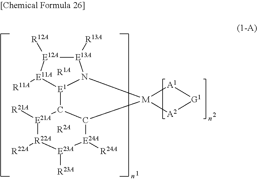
[E21A]1([R21A])[R22A]([R22A])[E23A]([R23A])[E24A]([R24A])C2C1[E1]1[E11A]([R11A])[E12A]([R12A])[E13A]([R13A])N1[M]21[A2][G1][A1]1.[R1A].[R2A]
